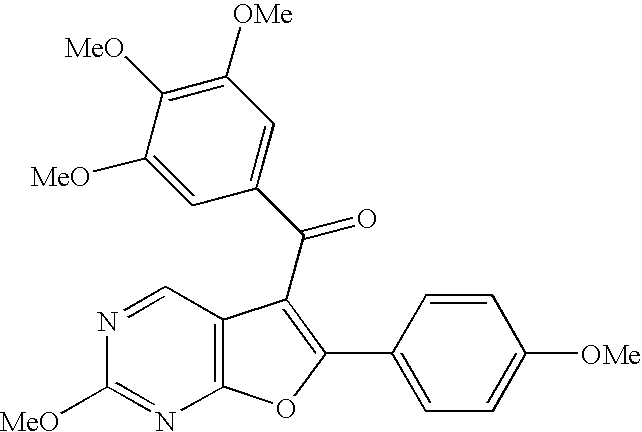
N1=CC2=C(N=C1[MeO])OC(C1=CC=C([OMe])C=C1)=C2C(C1=CC([OMe])=C([MeO])C([MeO])=C1)=O
